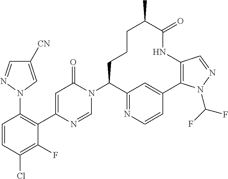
C1=CC(Cl)=C(F)C(C2=CC(=O)N(C3C4=NC=CC(=C4)C4=C(NC(=O)C(C)CCC3)C=NN4C(F)F)C=N2)=C1N1C=C([CN])C=N1
